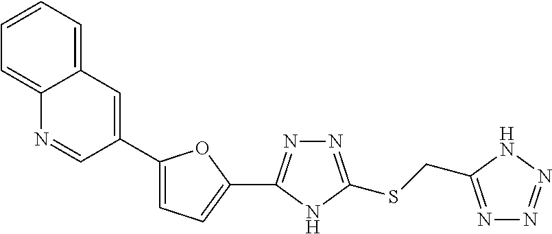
C1(C2=CC3=CC=CC=C3N=C2)=CC=C(C2=NN=C(SCC3=NN=NN3)N2)O1
